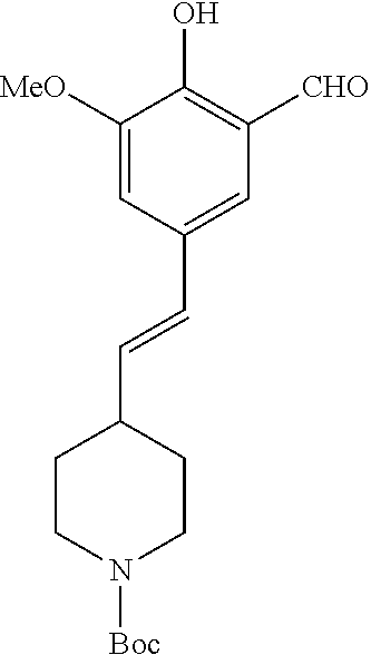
C1([MeO])=CC(C=CC2CCN([Boc])CC2)=CC([CHO])=C1O
